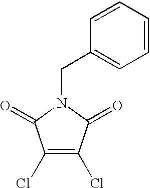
C1(Cl)=C(Cl)C(=O)N(CC2=CC=CC=C2)C1=O
